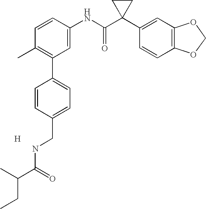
C1=CC(NC(C2(C3=CC4=C(C=C3)OCO4)CC2)=O)=CC(C2=CC=C(CNC(C(CC)C)=O)C=C2)=C1C.[H]
